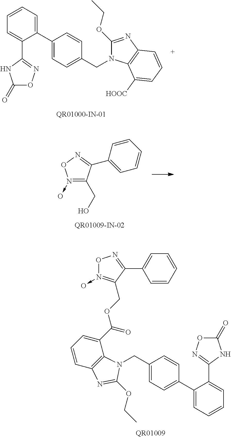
C1(C2=CC=C(CN3C(OCC)=NC4=C3C([HOOC])=CC=C4)C=C2)=CC=CC=C1C1=NOC(=O)N1.N1=C(C2=CC=CC=C2)C(CO)=N(->O)O1.[QR01009].C1(C2=CC=CC=C2C2=NOC(=O)N2)=CC=C(CN2C3=C(C=CC=C3C(OCC3=N(->O)ON=C3C3=CC=CC=C3)=O)N=C2OCC)C=C1
